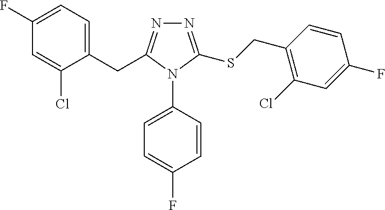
C1(F)=CC=C(CC2=NN=C(SCC3=C(Cl)C=C(F)C=C3)N2C2=CC=C(F)C=C2)C(Cl)=C1
